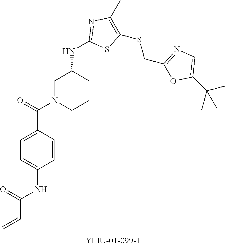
C1(C(N2CCCC(NC3=NC(C)=C(SCC4=NC=C(C(C)(C)C)O4)S3)C2)=O)=CC=C(NC(C=C)=O)C=C1
